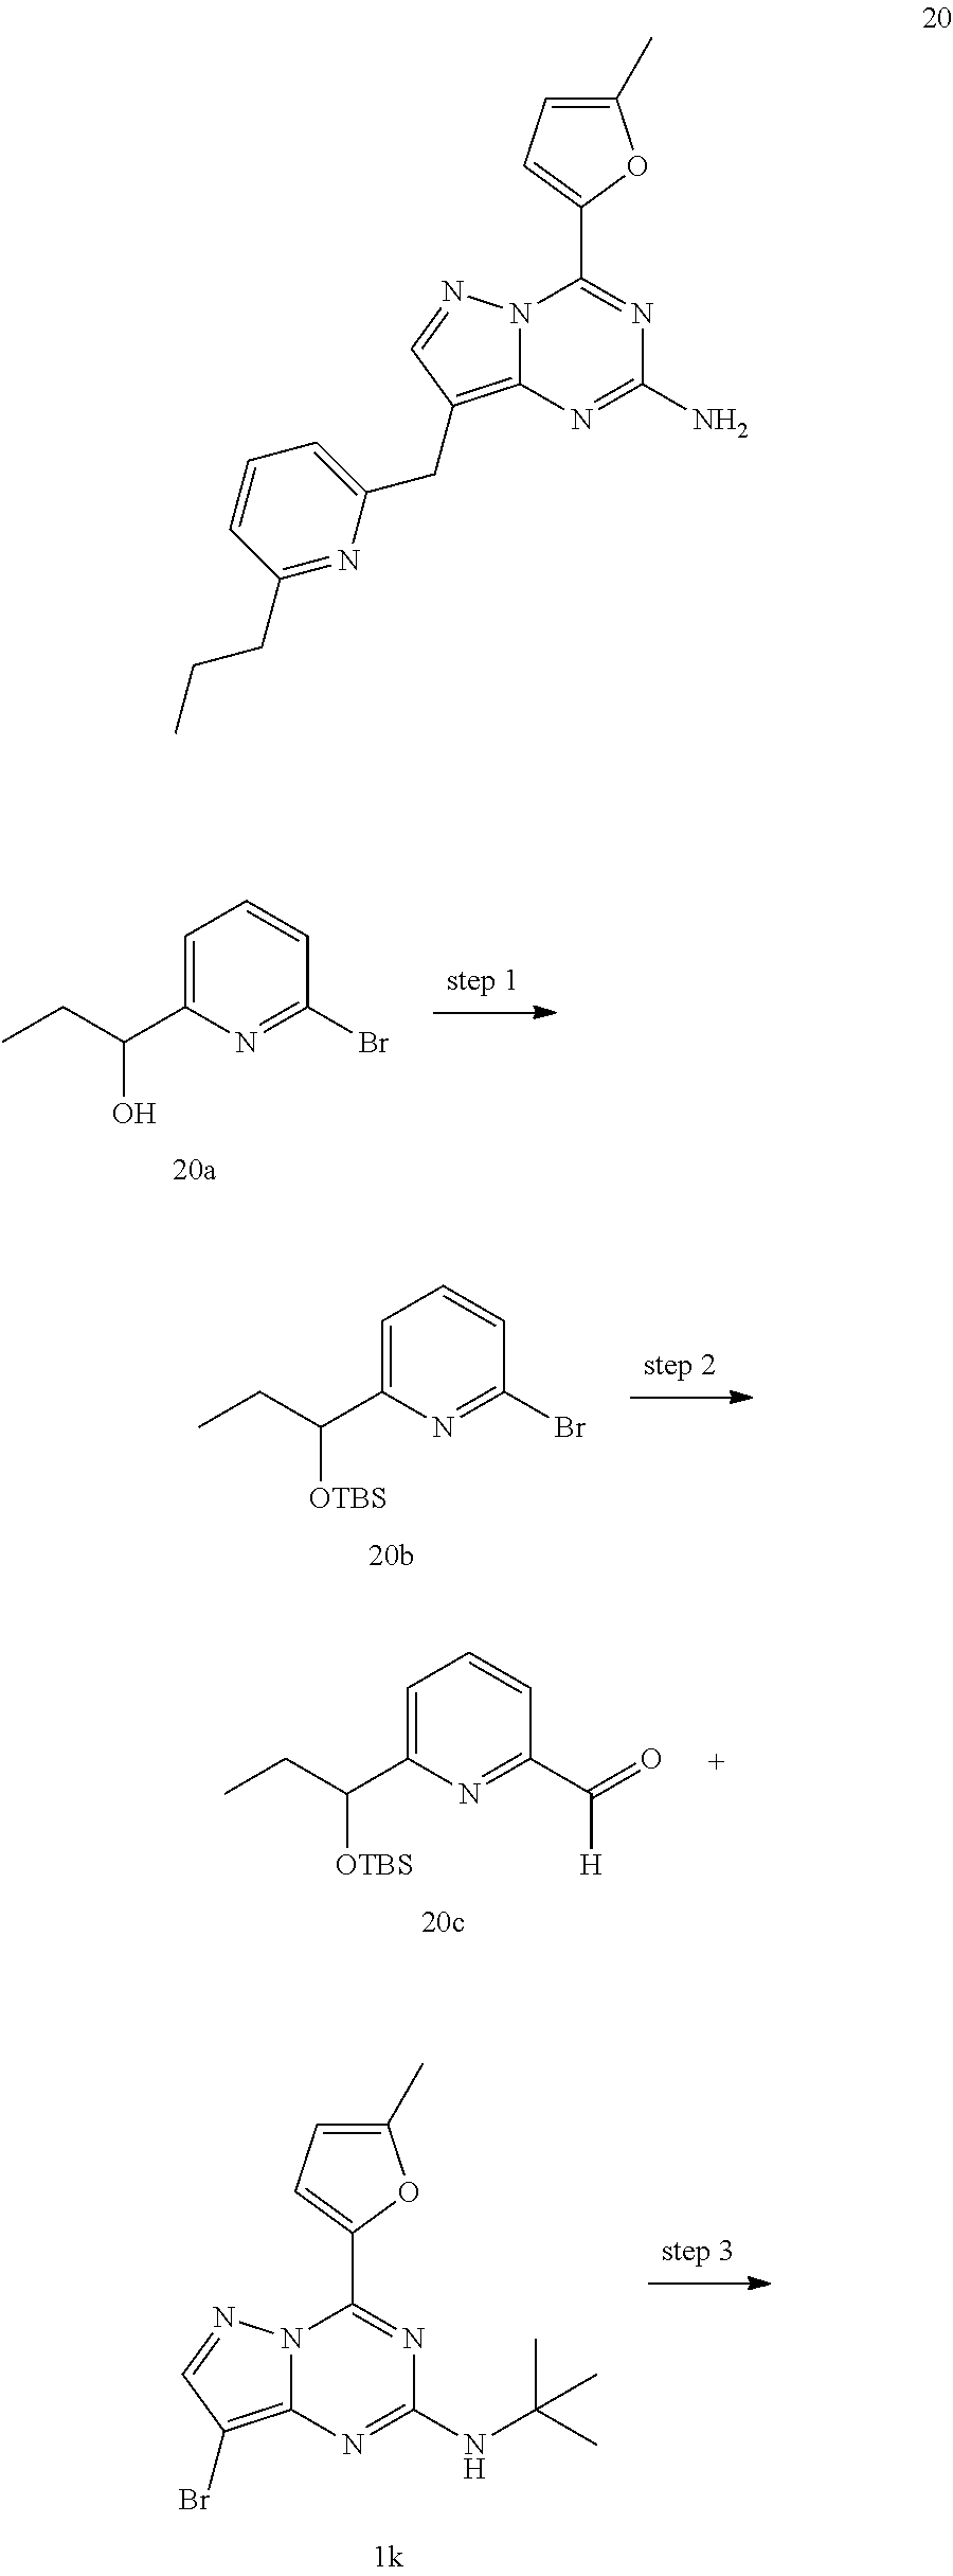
N12C(=C(CC3=CC=CC(CCC)=N3)C=N1)N=C(N)N=C2C1=CC=C(C)O1.N12C(=C(Br)C=N1)N=C(NC(C)(C)C)N=C2C1=CC=C(C)O1.C1=C(C(CC)O)N=C(Br)C=C1.C1=C(C(CC)[OTBS])N=C(Br)C=C1.C1=C(C(CC)[OTBS])N=C(C(=O)[H])C=C1
